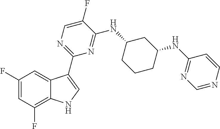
C1(C2=CNC3=C(F)C=C(F)C=C32)=NC=C(F)C(NC2CCCC(NC3=NC=NC=C3)C2)=N1
